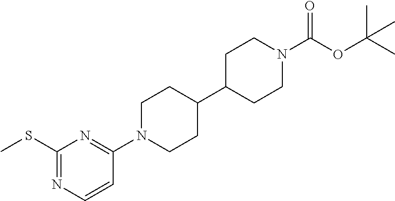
C1(SC)=NC=CC(N2CCC(C3CCN(C(OC(C)(C)C)=O)CC3)CC2)=N1
